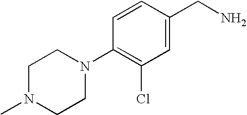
C1N(C)CCN(C2=C(Cl)C=C(CN)C=C2)C1
